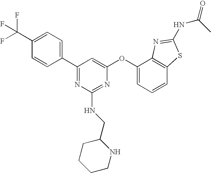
C1(C(F)(F)F)=CC=C(C2=NC(NCC3CCCCN3)=NC(OC3=CC=CC4=C3N=C(NC(C)=O)S4)=C2)C=C1
